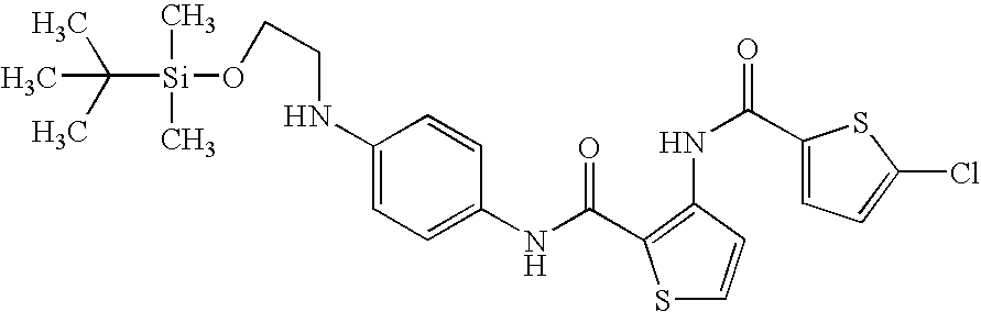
C1(NC(=O)C2=C(NC(C3=CC=C(Cl)S3)=O)C=CS2)=CC=C(NCCO[Si](C(C)(C)C)(C)C)C=C1
